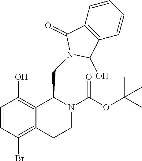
C1=CC(Br)=C2C(=C1O)C(CN1C(O)C3=C(C1=O)C=CC=C3)N(C(=O)OC(C)(C)C)CC2
